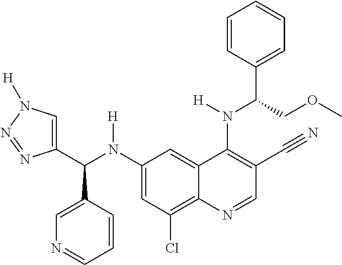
C1(N(C(C2=CN([H])N=N2)C2=CN=CC=C2)[H])=CC(Cl)=C2C(=C1)C(N(C(C1=CC=CC=C1)COC)[H])=C(C#N)C=N2
